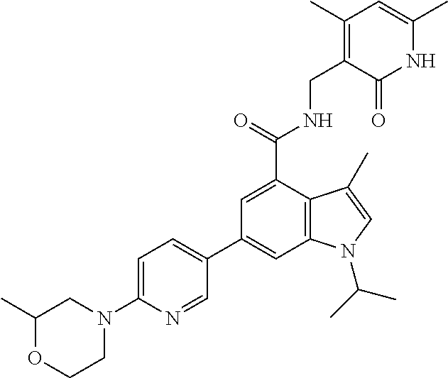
C1(C2=CC3=C(C(C(NCC4=C(C)C=C(C)NC4=O)=O)=C2)C(C)=CN3C(C)C)=CC=C(N2CC(C)OCC2)N=C1
